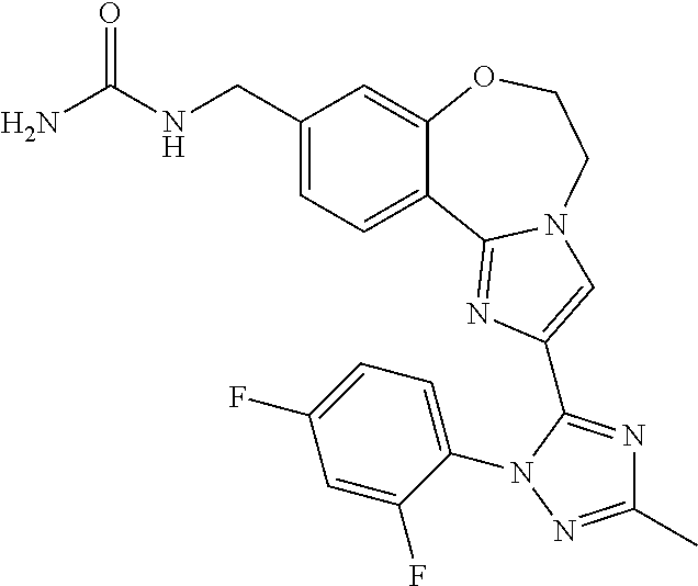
C1(CNC(N)=O)=CC=C2C(=C1)OCCN1C2=NC(C2=NC(C)=NN2C2=CC=C(F)C=C2F)=C1
